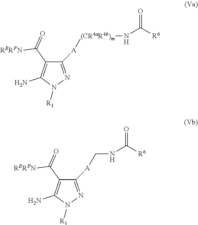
C1([A][(CR4aR4b)m]NC(=O)[R6])=NN([R1])C(N)=C1C(=O)[RERFN].C1([A]CNC(=O)[R6])=NN([R1])C(N)=C1C(=O)[RERFN]
